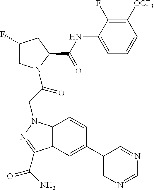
C1(F)CN(C(CN2C3=C(C=C(C4=CN=CN=C4)C=C3)C(C(N)=O)=N2)=O)C(C(NC2=CC=CC([OCF3])=C2F)=O)C1
